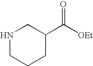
N1CCCC(C([OEt])=O)C1
